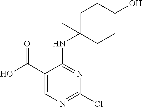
C1=C(C(O)=O)C(NC2(C)CCC(O)CC2)=NC(Cl)=N1
